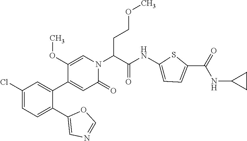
C1(Cl)=CC=C(C2=CN=CO2)C(C2=CC(=O)N(C(CCOC)C(=O)NC3=CC=C(C(NC4CC4)=O)S3)C=C2OC)=C1
